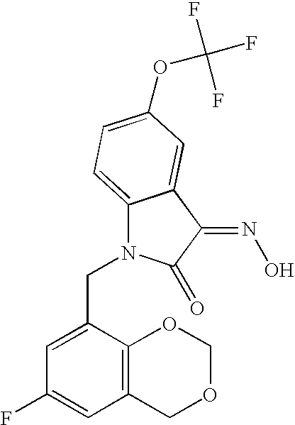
C(N1C2=CC=C(OC(F)(F)F)C=C2C(=NO)C1=O)C1=CC(F)=CC2=C1OCOC2
